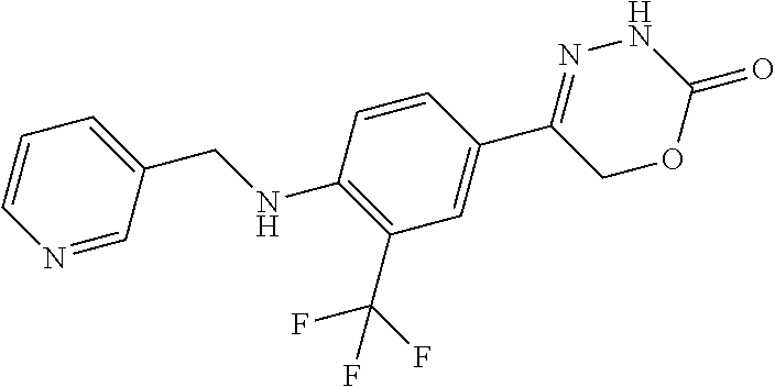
N1N=C(C2=CC(C(F)(F)F)=C(NCC3=CC=CN=C3)C=C2)COC1=O
